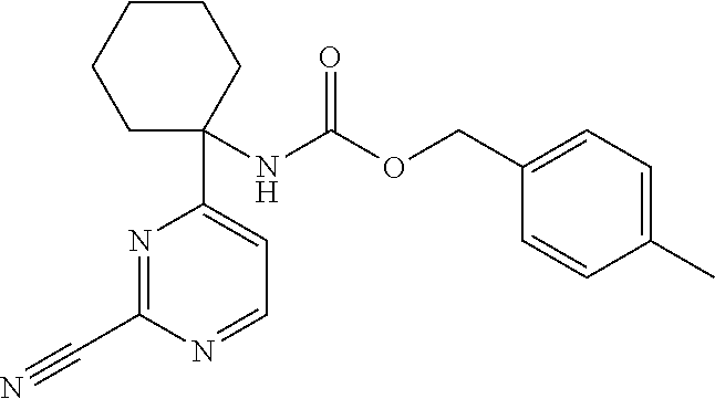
N(C(OCC1=CC=C(C)C=C1)=O)C1(C2=CC=NC(C#N)=N2)CCCCC1
